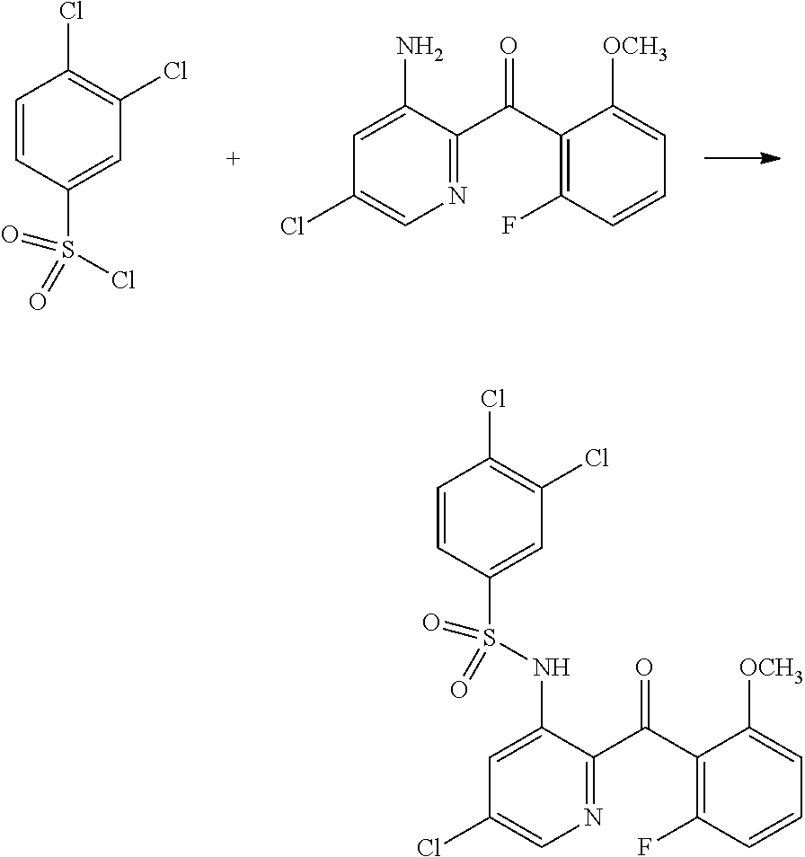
C1=CC(S(=O)(Cl)=O)=CC(Cl)=C1Cl.N1=C(C(C2=C(F)C=CC=C2[OCH3])=O)C(N)=CC(Cl)=C1.N1=C(C(C2=C(F)C=CC=C2[OCH3])=O)C(NS(C2=CC(Cl)=C(Cl)C=C2)(=O)=O)=CC(Cl)=C1
